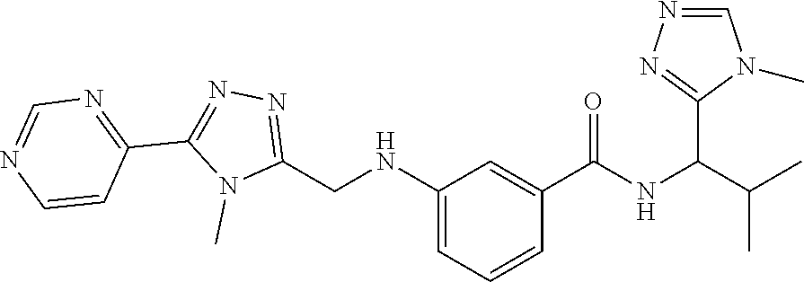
CC(C(NC(C1=CC(NCC2=NN=C(C3=NC=NC=C3)N2C)=CC=C1)=O)C1=NN=CN1C)C
